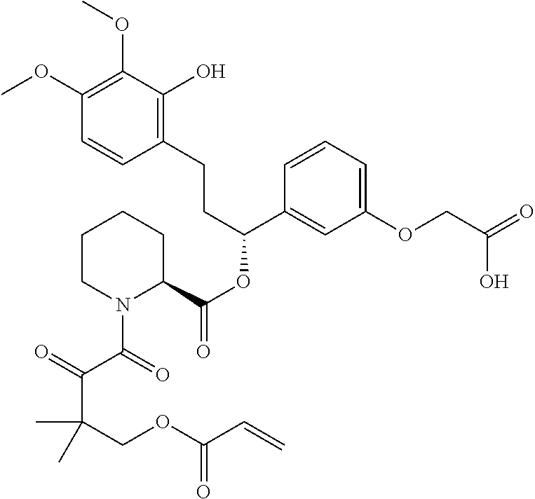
C1(OC)=C(OC)C(O)=C(CCC(OC(=O)C2CCCCN2C(=O)C(=O)C(COC(C=C)=O)(C)C)C2=CC(OCC(=O)O)=CC=C2)C=C1
